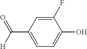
C1(F)=CC(C(=O)[H])=CC=C1O
